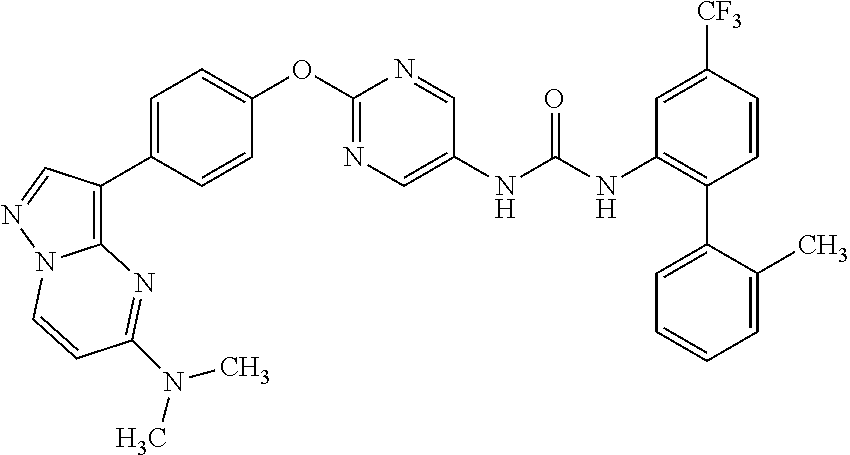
C1=CC([CF3])=CC(NC(NC2=CN=C(OC3=CC=C(C4=C5N(N=C4)C=CC(N(C)C)=N5)C=C3)N=C2)=O)=C1C1=CC=CC=C1C
